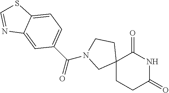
C12(CCC(=O)NC1=O)CCN(C(=O)C1=CC=C3C(=C1)N=CS3)C2
